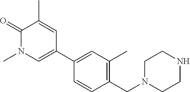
C1(=O)N(C)C=C(C2=CC(C)=C(CN3CCNCC3)C=C2)C=C1C
